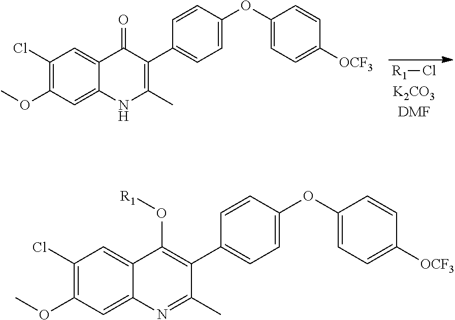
C1(Cl)=C(OC)C=C2C(=C1)C(O[R1])=C(C1=CC=C(OC3=CC=C([OCF3])C=C3)C=C1)C(C)=N2.C1(Cl)=C(OC)C=C2C(=C1)C(=O)C(C1=CC=C(OC3=CC=C([OCF3])C=C3)C=C1)=C(C)N2.[R1]Cl
